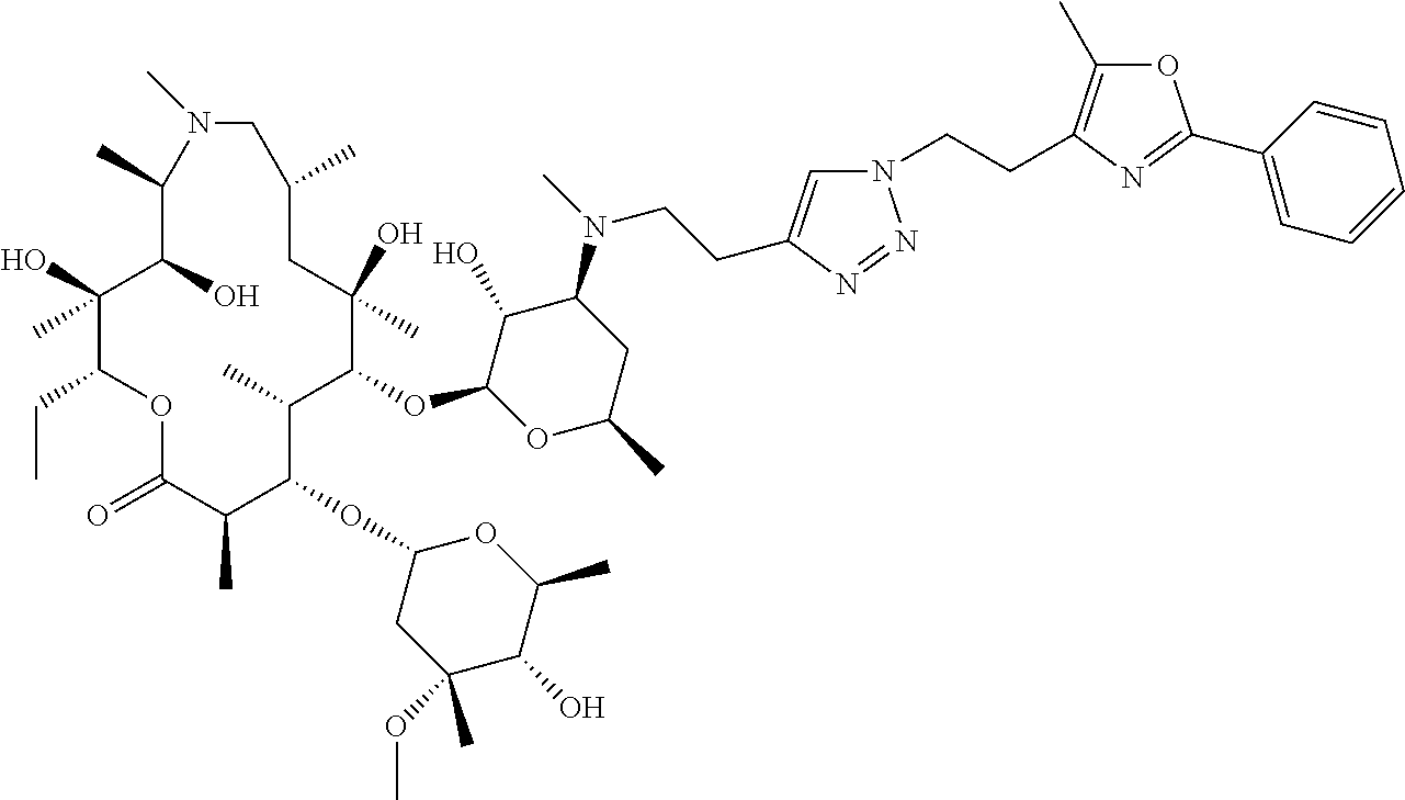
C1(O)C(OC2C(C)C(OC3CC(OC)(C)C(O)C(C)O3)C(C)C(=O)OC(CC)C(O)(C)C(O)C(C)N(C)CC(C)CC2(O)C)OC(C)CC1N(C)CCC1=CN(CCC2=C(C)OC(C3=CC=CC=C3)=N2)N=N1
